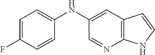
C12=C(C=C(NC3=CC=C(F)C=C3)C=N1)C=CN2
